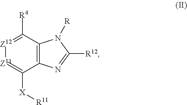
C1([R4])=[Z12][Z11]=C([X][R11])C2=C1N([R])C([R12])=N2
